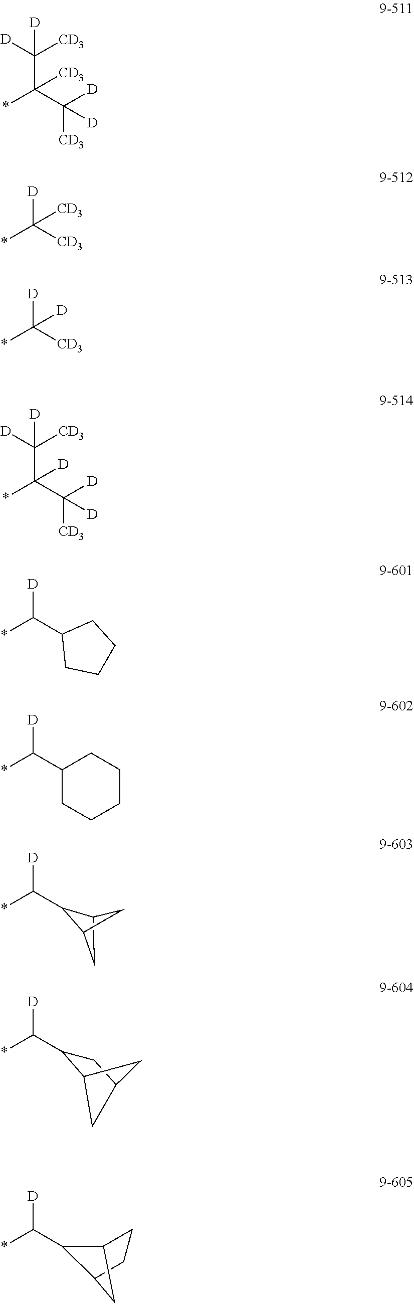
[D]C(*)C1C2CC1C2.[D]C([CD3])(C(C([D])([CD3])[D])(*)[CD3])[D].C([CD3])(*)([CD3])[D].C([CD3])(*)([D])[D].[D]C([CD3])(C(C([D])([CD3])[D])(*)[D])[D].[D]C(C1CCCC1)*.[D]C(C1CCCCC1)*.[D]C(*)C1C2CC(C1)C2.[D]C(*)C1C2CCC1C2
